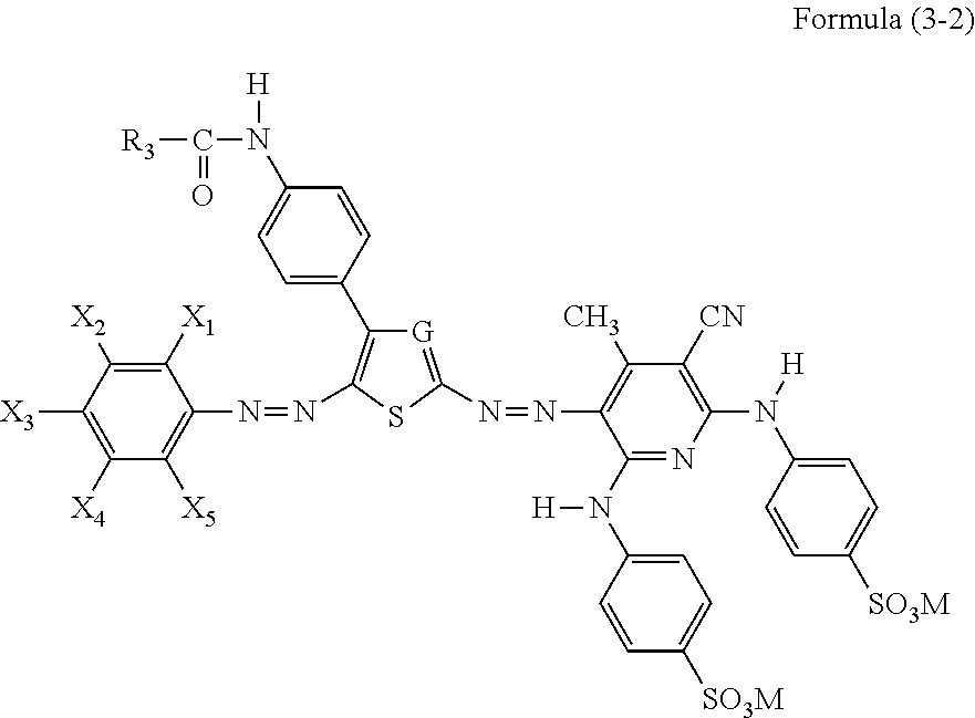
C([R3])(=O)N(C1=CC=C(C2=C(N=NC3=C([X5])C([X4])=C([X3])C([X2])=C3[X1])SC(N=NC3=C(C)C([CN])=C(N([H])C4=CC=C([SO3M])C=C4)N=C3N([H])C3=CC=C([SO3M])C=C3)=[G]2)C=C1)[H]
